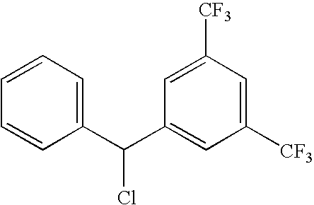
C1=CC=C(C(C2=CC([CF3])=CC([CF3])=C2)Cl)C=C1
